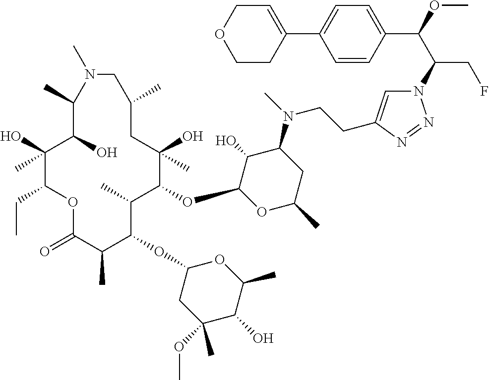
C1(O)(C)C(CC)OC(=O)C(C)C(OC2CC(OC)(C)C(O)C(C)O2)C(C)C(OC2OC(C)CC(N(C)CCC3=CN(C(C(OC)C4=CC=C(C5=CCOCC5)C=C4)CF)N=N3)C2O)C(O)(C)CC(C)CN(C)C(C)C1O
